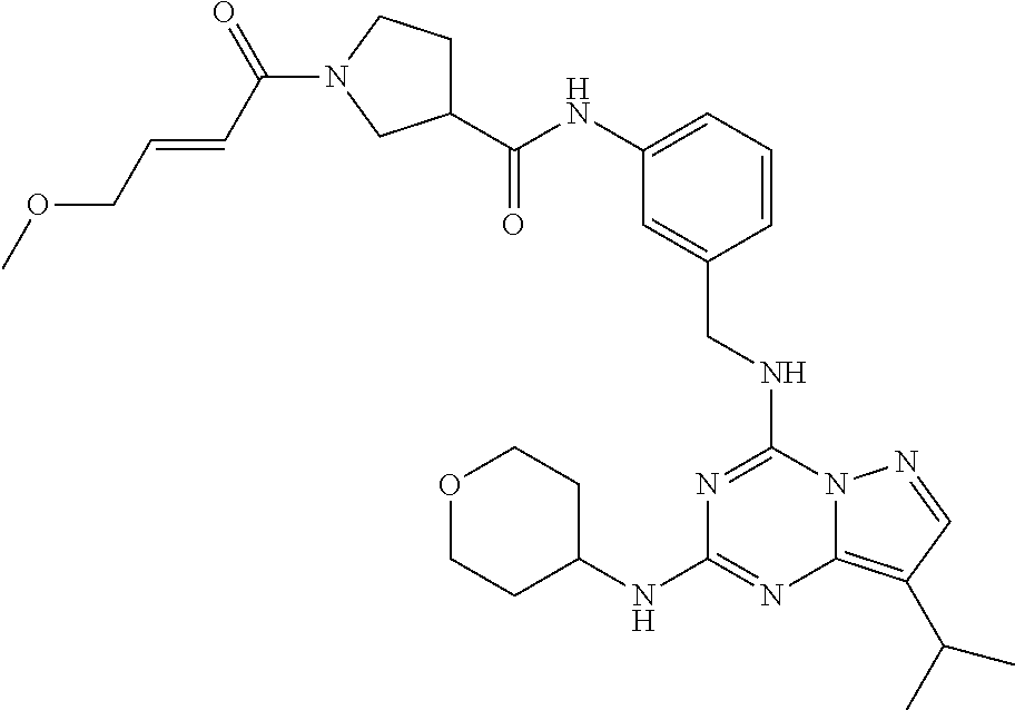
C1(C(NC2=CC=CC(CNC3=NC(NC4CCOCC4)=NC4=C(C(C)C)C=NN34)=C2)=O)CCN(C(C=CCOC)=O)C1
